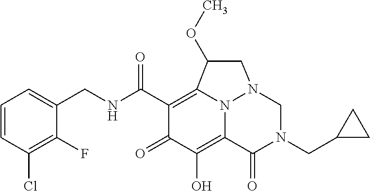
C1=CC(Cl)=C(F)C(CNC(C2=C3N4C(=C(O)C2=O)C(=O)N(CC2CC2)CN4CC3OC)=O)=C1
